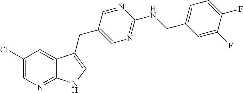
C1(Cl)=CN=C2C(=C1)C(CC1=CN=C(NCC3=CC=C(F)C(F)=C3)N=C1)=CN2
